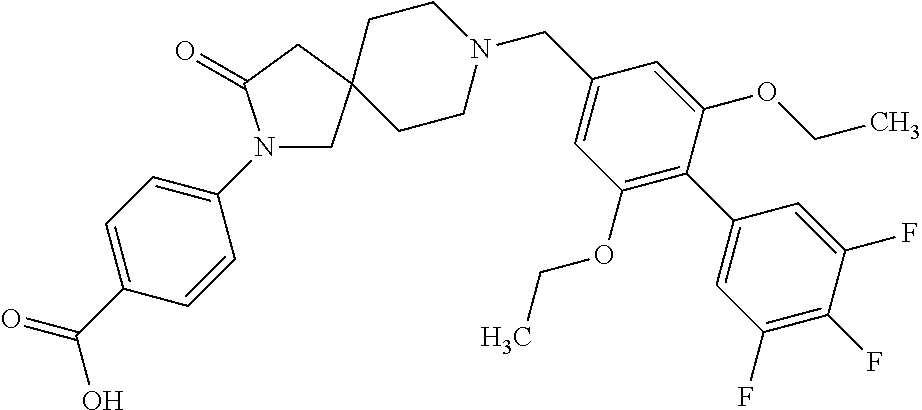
N1(C2=CC=C(C(=O)O)C=C2)CC2(CC1=O)CCN(CC1=CC(OCC)=C(C3=CC(F)=C(F)C(F)=C3)C(OCC)=C1)CC2
